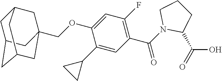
C1(C2CC2)=CC(C(N2C(C(=O)O)CCC2)=O)=C(F)C=C1OCC12CC3CC(CC(C1)C3)C2
